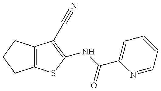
C12=C(CCC1)C(C#N)=C(NC(C1=CC=CC=N1)=O)S2
